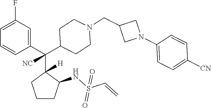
C1=C(F)C=C(C(C2([H])CCCC2NS(C=C)(=O)=O)(C2CCN(CC3CN(C4=CC=C([CN])C=C4)C3)CC2)[NC])C=C1
